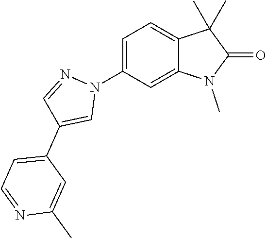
C1=C(N2N=CC(C3=CC=NC(C)=C3)=C2)C=C2C(=C1)C(C)(C)C(=O)N2C
